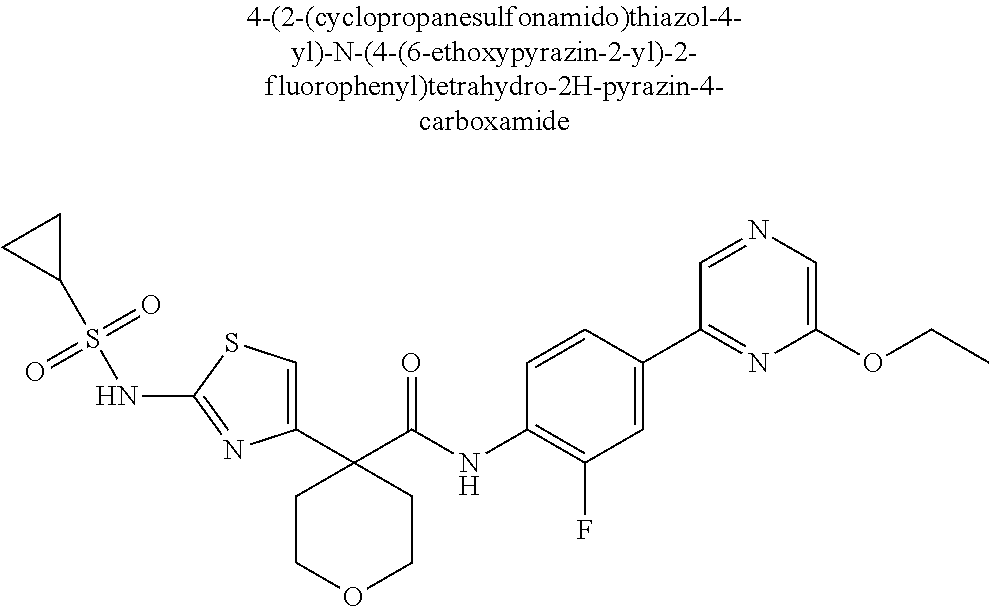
C1(C2(C(NC3=C(F)C=C(C4=NC(OCC)=CN=C4)C=C3)=O)CCOCC2)=CSC(NS(C2CC2)(=O)=O)=N1
